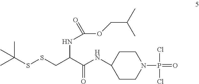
CC(SSCC(C(NC1CCN(P(=O)(Cl)Cl)CC1)=O)NC(=O)OCC(C)C)(C)C
